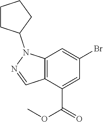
C12=C(C(C(OC)=O)=CC(Br)=C1)C=NN2C1CCCC1
